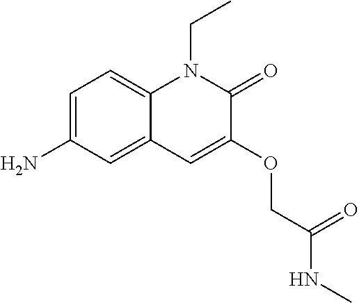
C1=C(N)C=C2C(=C1)N(CC)C(=O)C(OCC(NC)=O)=C2
